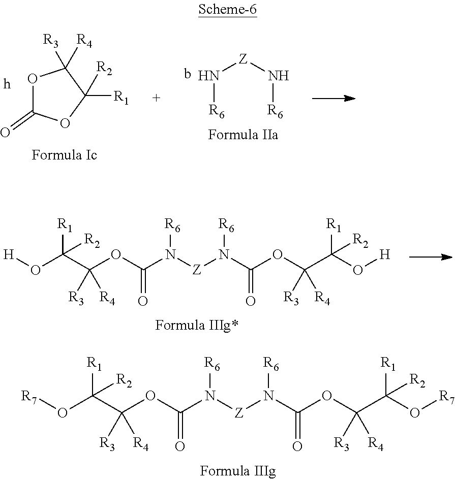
O1C(=O)OC([R2])([R1])C1([R4])[R3].[R6]N[Z]N[R6].[H]OC(C(OC(N([Z]N(C(OC(C(O[H])([R1])[R2])([R3])[R4])=O)[R6])[R6])=O)([R3])[R4])([R1])[R2].[R7]OC(C(OC(N([Z]N(C(OC(C(O[R7])([R1])[R2])([R3])[R4])=O)[R6])[R6])=O)([R3])[R4])([R1])[R2]
